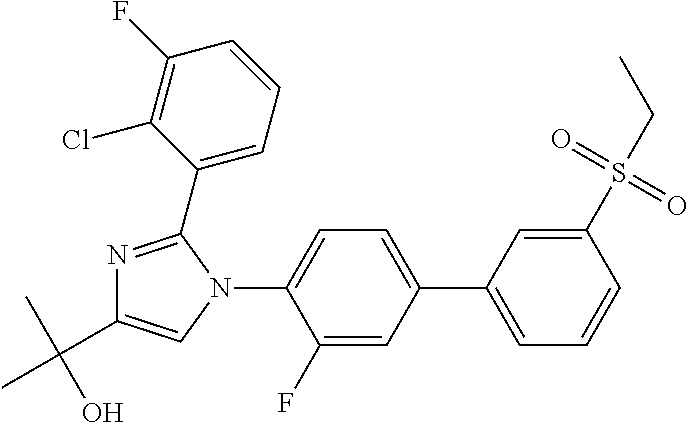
C1(F)=CC(C2=CC=CC(S(=O)(=O)CC)=C2)=CC=C1N1C(C2=CC=CC(F)=C2Cl)=NC(C(C)(O)C)=C1
